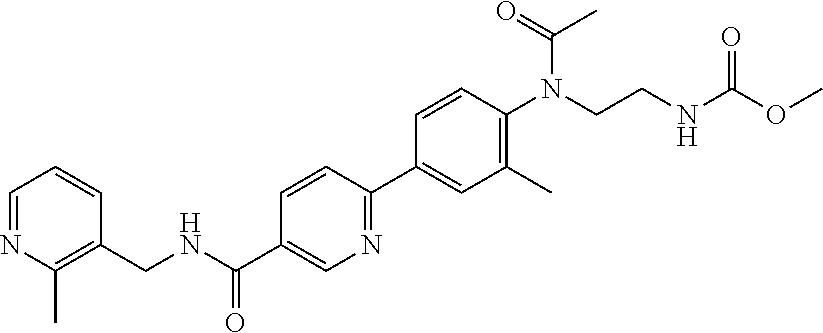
C(C1=CN=C(C2=CC(C)=C(N(CCNC(OC)=O)C(C)=O)C=C2)C=C1)(=O)NCC1=C(C)N=CC=C1
